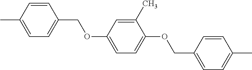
C1=CC(C)=CC=C1COC1=CC=C(OCC2=CC=C(C)C=C2)C(C)=C1
